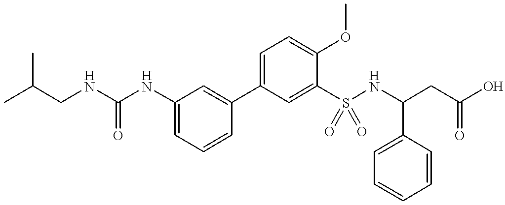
C(NC1=CC=CC(C2=CC=C(OC)C(S(NC(CC(O)=O)C3=CC=CC=C3)(=O)=O)=C2)=C1)(=O)NCC(C)C
